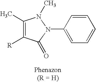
C1(C)=C([R])C(=O)N(C2=CC=CC=C2)N1C
